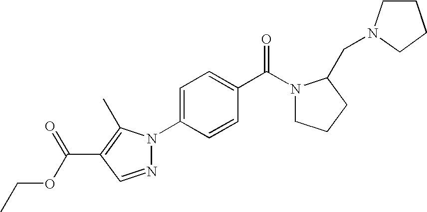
C1CN(CC2N(C(C3=CC=C(N4N=CC(C(OCC)=O)=C4C)C=C3)=O)CCC2)CC1
